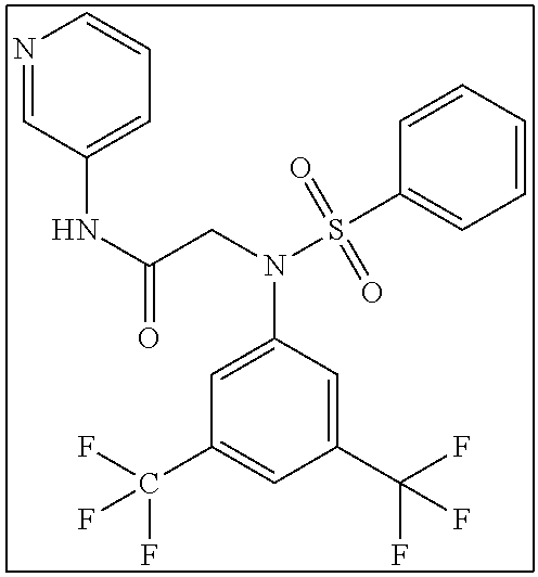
C1=CC=CC(S(N(C2=CC(C(F)(F)F)=CC(C(F)(F)F)=C2)CC(NC2=CC=CN=C2)=O)(=O)=O)=C1
